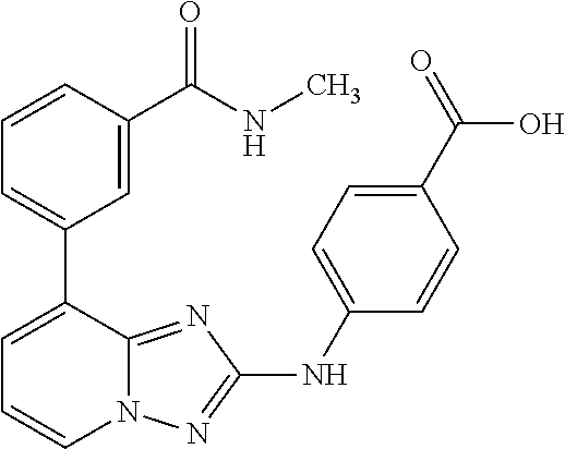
C1(C2=CC=CN3C2=NC(NC2=CC=C(C(=O)O)C=C2)=N3)=CC=CC(C(NC)=O)=C1
